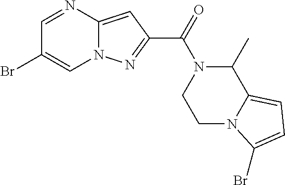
C1=NC2=CC(C(=O)N3CCN4C(=CC=C4Br)C3C)=NN2C=C1Br
